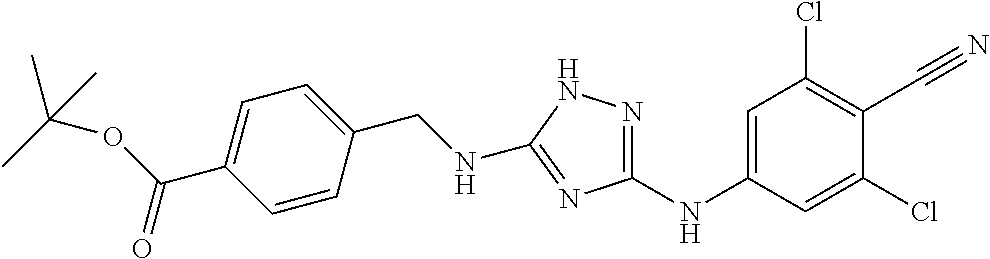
C1=C(NC2=NNC(NCC3=CC=C(C(OC(C)(C)C)=O)C=C3)=N2)C=C(Cl)C(C#N)=C1Cl
